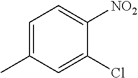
C1=C(C)C=C(Cl)C([NO2])=C1
